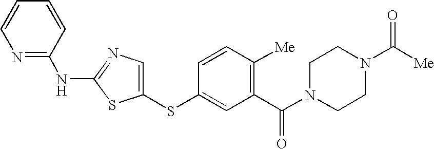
C1(NC2=NC=C(SC3=CC(C(N4CCN(C([Me])=O)CC4)=O)=C([Me])C=C3)S2)=NC=CC=C1
